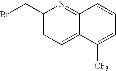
C1(CBr)=CC=C2C(=N1)C=CC=C2[CF3]
